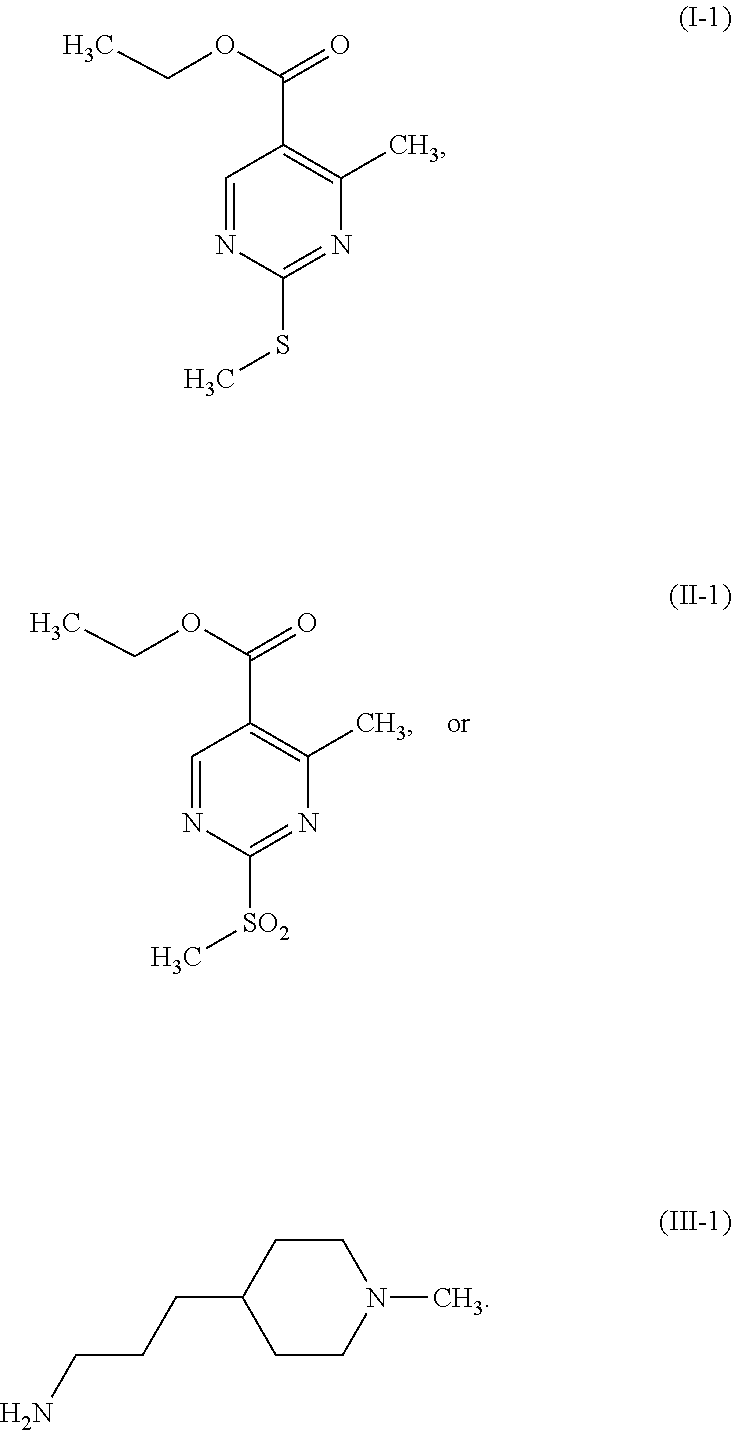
C1=NC([SO2]C)=NC(C)=C1C(OCC)=O.C1=NC(SC)=NC(C)=C1C(OCC)=O.C1(CCCN)CCN(C)CC1
